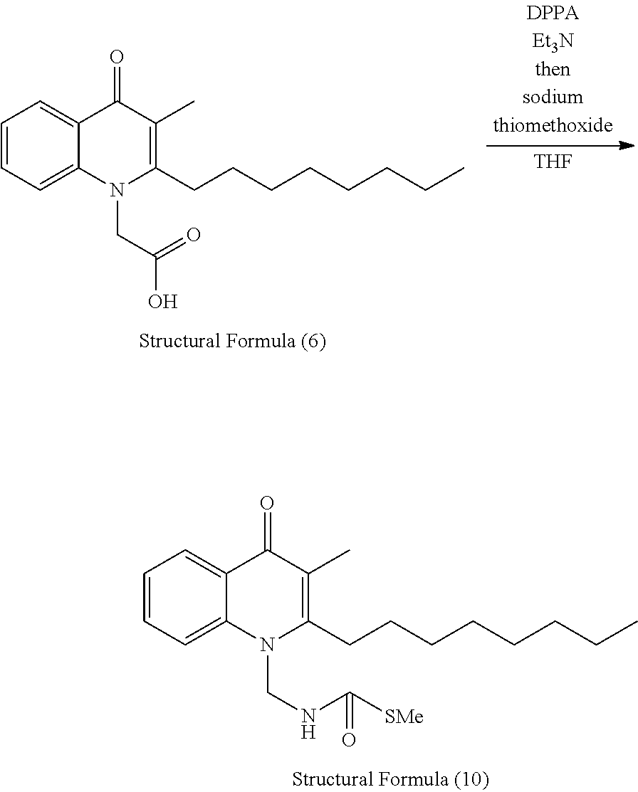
C1=CC=C2C(=C1)C(=O)C(C)=C(CCCCCCCC)N2CC(O)=O.[THF].C1=CC=C2C(=C1)C(=O)C(C)=C(CCCCCCCC)N2CNC([SMe])=O
